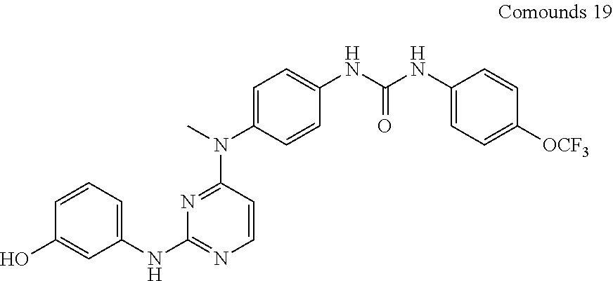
N(C1=NC=CC(N(C)C2=CC=C(NC(NC3=CC=C([OCF3])C=C3)=O)C=C2)=N1)C1=CC=CC(O)=C1
